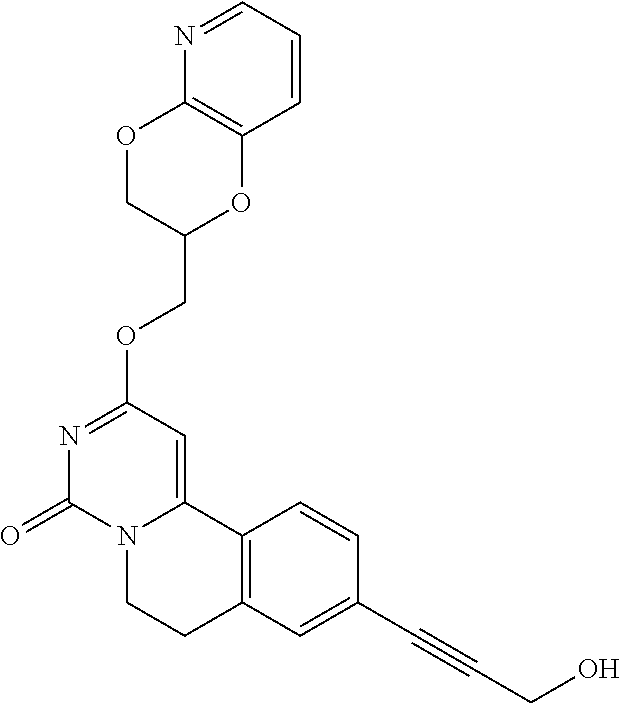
C1=CC=NC2=C1OC(COC1=NC(=O)N3C(=C1)C1=C(CC3)C=C(C#CCO)C=C1)CO2
